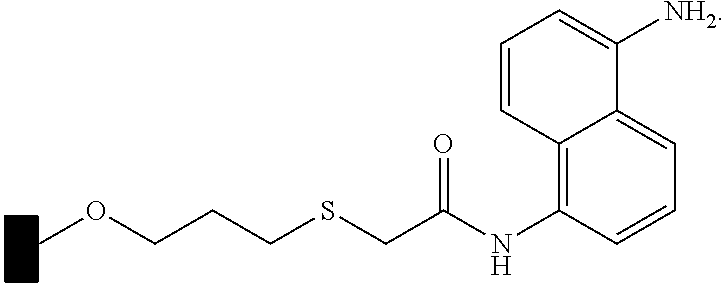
C12=C(NC(CSCCCOC)=O)C=CC=C1C([NH2])=CC=C2
